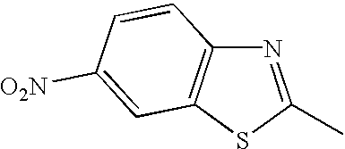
N1=C(C)SC2=C1C=CC([O2N])=C2
